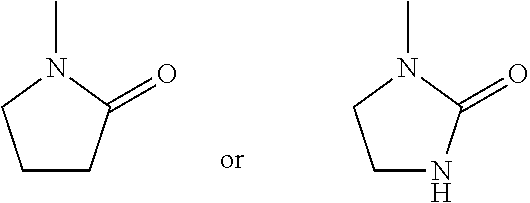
C1CC(=O)N(C)C1.C1NC(=O)N(C)C1
